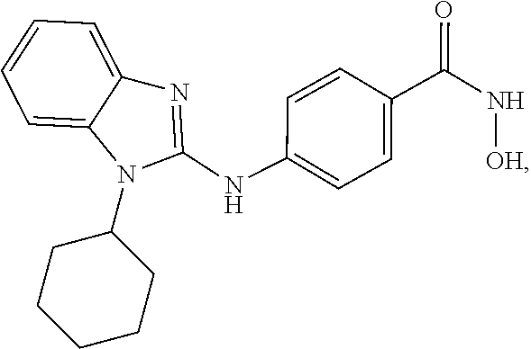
C1C(N2C(NC3=CC=C(C(N[OH])=O)C=C3)=NC3=CC=CC=C23)CCCC1
